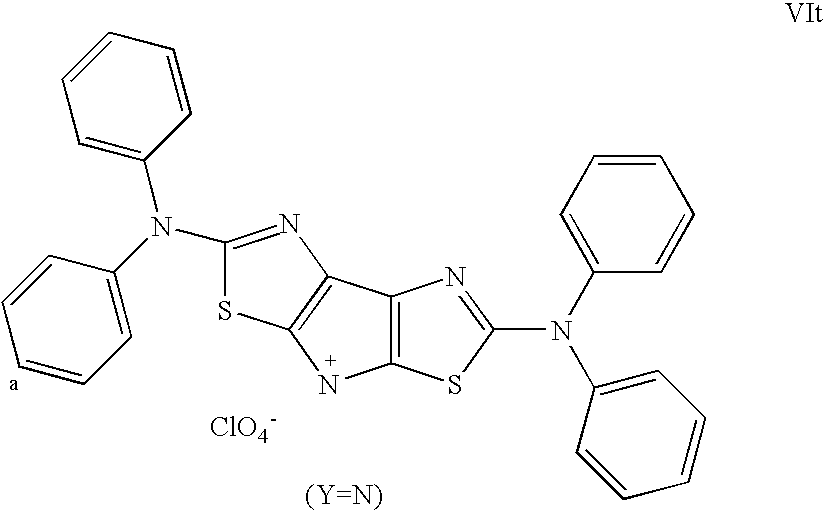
C1(N(C2=CC=CC=C2)C2=CC=CC=C2)=NC2=C(S1)NC1=C2N=C(N(C2=CC=CC=C2)C2=CC=CC=C2)S1.[ClO4-]
